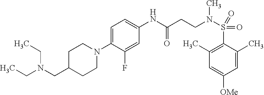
C1=C(C)C(S(=O)(=O)N(CCC(NC2=CC=C(N3CCC(CN(CC)CC)CC3)C(F)=C2)=O)C)=C(C)C=C1[OMe]
